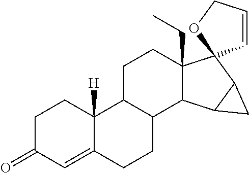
C1C(=O)C=C2C([H])(C1)C1C(CC2)C2C(CC)(CC1)C1(C3C2C3)C=CCO1
